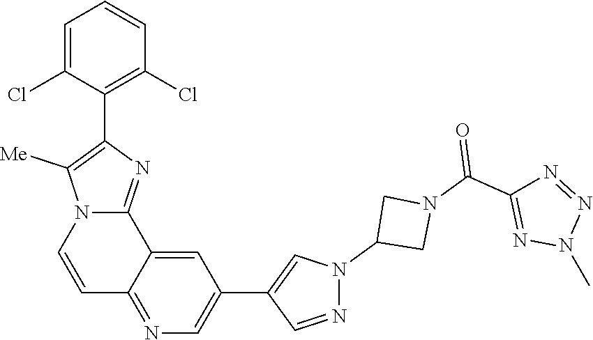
N1(C2CN(C(C3=NN(C)N=N3)=O)C2)N=CC(C2=CN=C3C(=C2)C2=NC(C4=C(Cl)C=CC=C4Cl)=C([Me])N2C=C3)=C1
